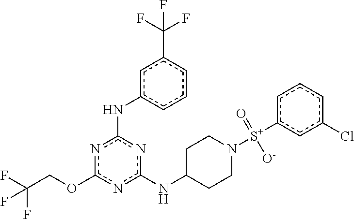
n1c(OCC(F)(F)F)nc(NC2CCN([S+](c3cc(Cl)ccc3)(=O)[O-])CC2)nc1Nc1cccc(C(F)(F)F)c1
